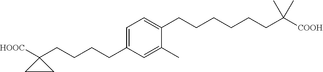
C1=C(CCCCCCC([COOH])(C)C)C(C)=CC(CCCCC2([HOOC])CC2)=C1
